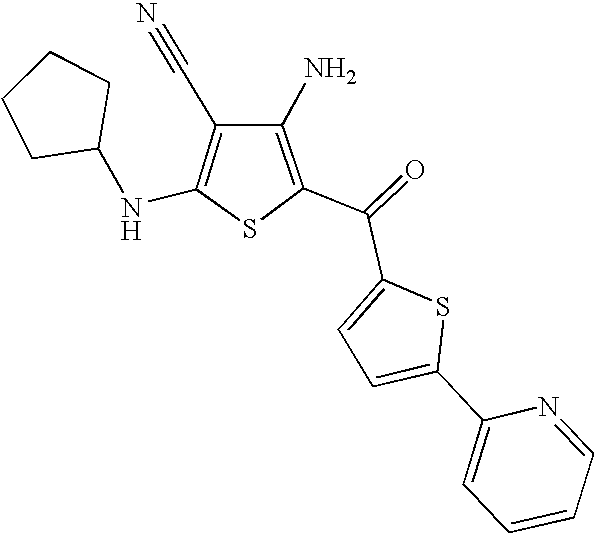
N(C1=C(C#N)C(N)=C(C(C2=CC=C(C3=CC=CC=N3)S2)=O)S1)C1CCCC1
